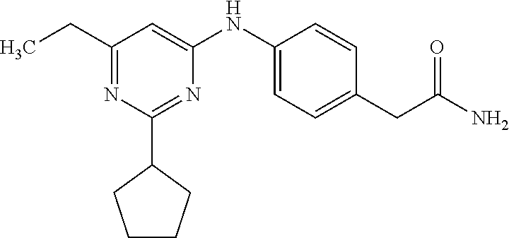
C1CCC(C2=NC(NC3=CC=C(CC(N)=O)C=C3)=CC(CC)=N2)C1
